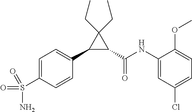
C1(C2=CC=C(S(=O)(=O)N)C=C2)C(C(NC2=CC(Cl)=CC=C2OC)=O)C1(CC)CC
